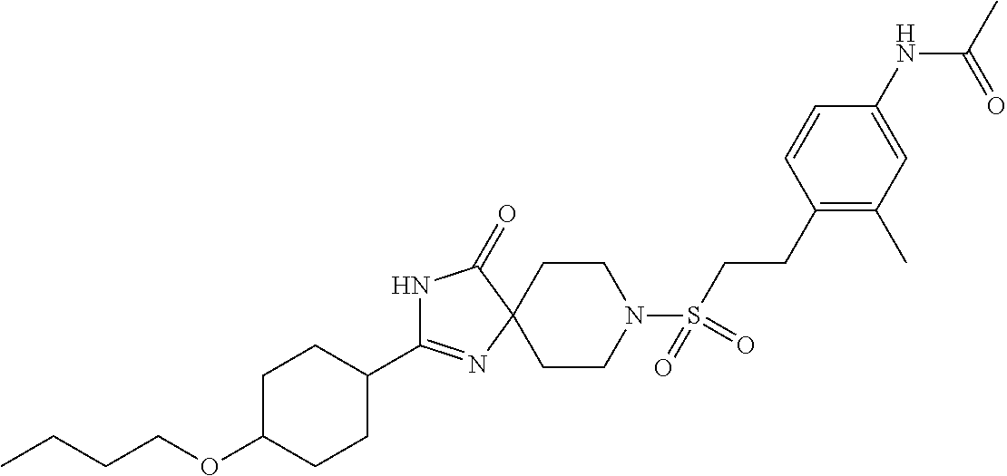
N1C(C2CCC(OCCCC)CC2)=NC2(C1=O)CCN(S(CCC1=C(C)C=C(NC(=O)C)C=C1)(=O)=O)CC2
